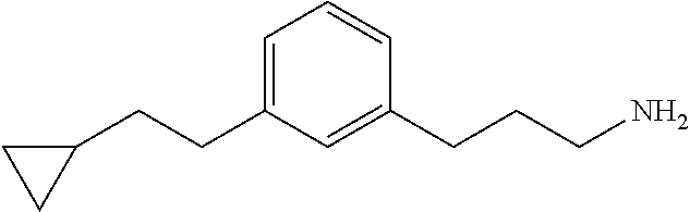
C1(CCC2=CC=CC(CCCN)=C2)CC1
